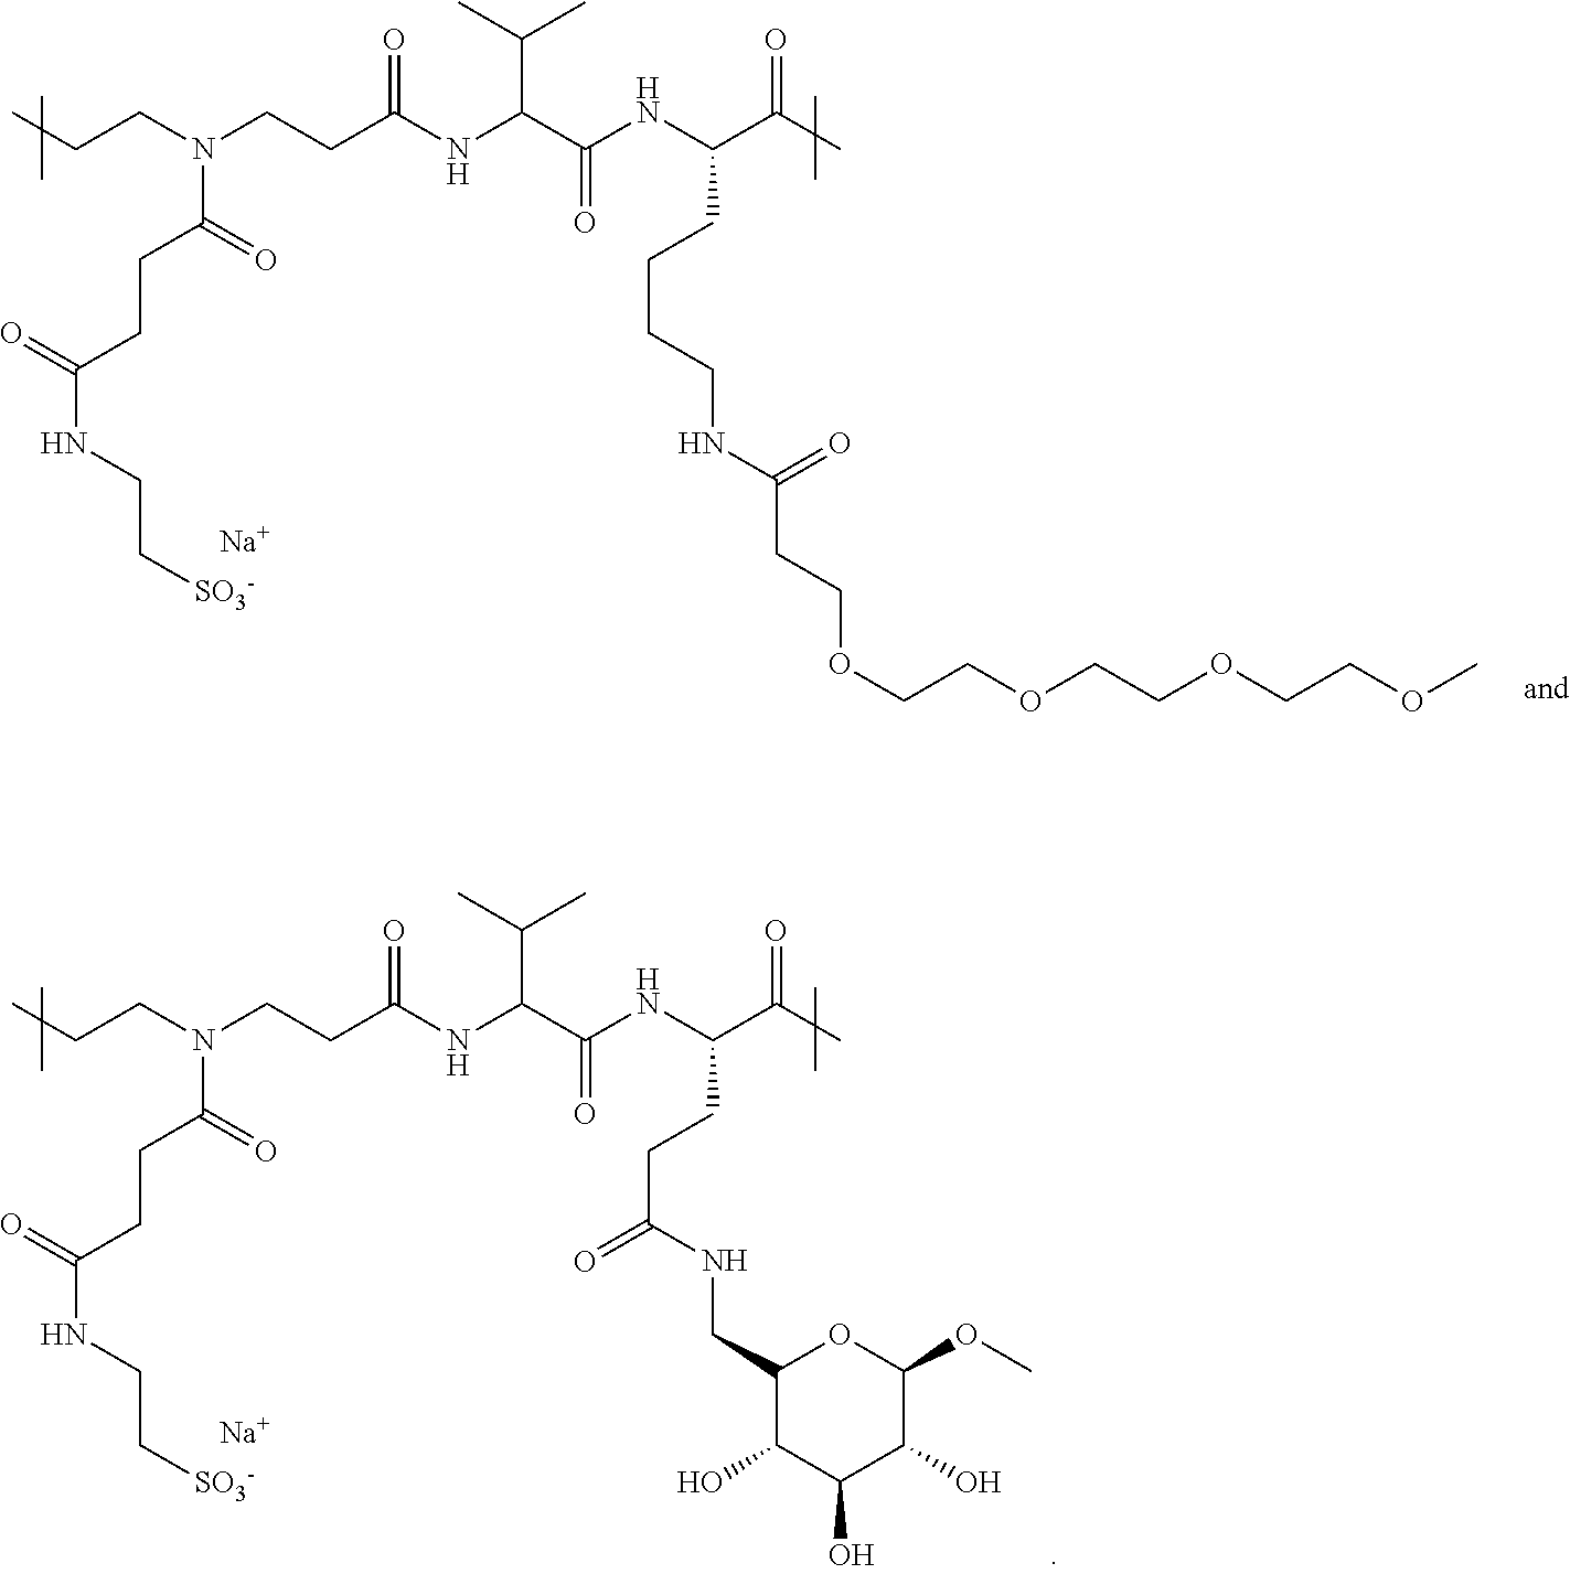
CCCN(CCC(NC(C(NC(C(C)=O)CCC(NCC1C(O)C(O)C(O)C(OC)O1)=O)=O)C(C)C)=O)C(CCC(NCC[SO3-])=O)=O.[Na].CCCN(CCC(NC(C(NC(C(C)=O)CCCCNC(CCOCCOCCOCCOC)=O)=O)C(C)C)=O)C(CCC(NCC[SO3-])=O)=O.[Na]
